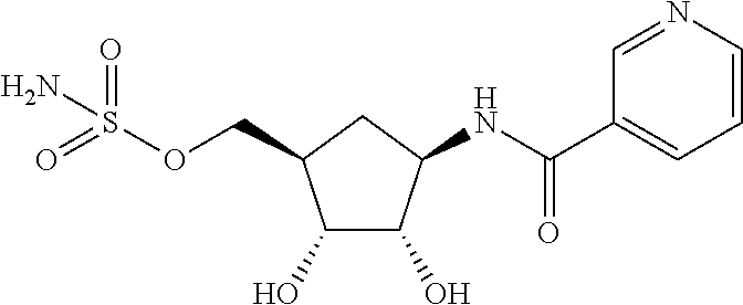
C1(O)C(O)C(NC(C2=CC=CN=C2)=O)CC1COS(N)(=O)=O
